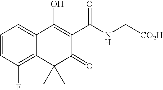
C1=CC(F)=C2C(=C1)C(O)=C(C(NC[CO2H])=O)C(=O)C2(C)C
